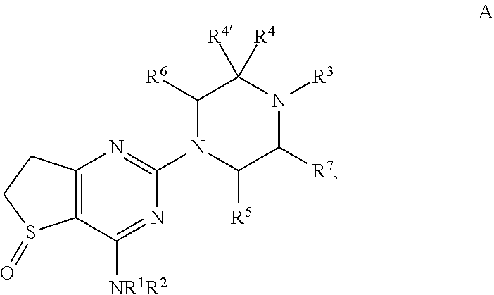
C12=C(C([NR1R2])=NC(N3C([R5])C([R7])N([R3])C([R4])([R4])C3[R6])=N1)S(=O)CC2
